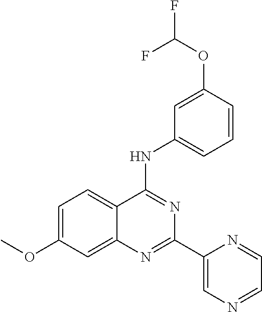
C12=CC(OC)=CC=C1C(NC1=CC=CC(OC(F)F)=C1)=NC(C1=CN=CC=N1)=N2
